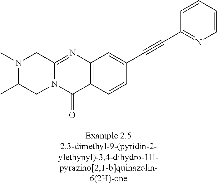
N12C(=NC3=C(C1=O)C=CC(C#CC1=NC=CC=C1)=C3)CN(C)C(C)C2
